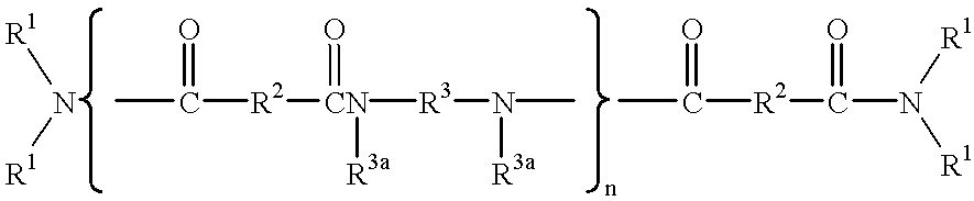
N([R1])[R1].C([R2][CN]([R3]N([R3a])C)(=O)[R3a])(C)=O.C(C)([R2]C(N([R1])[R1])=O)=O
